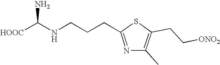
C(C1=NC(C)=C(CC[ONO2])S1)CCNC([HOOC])N
